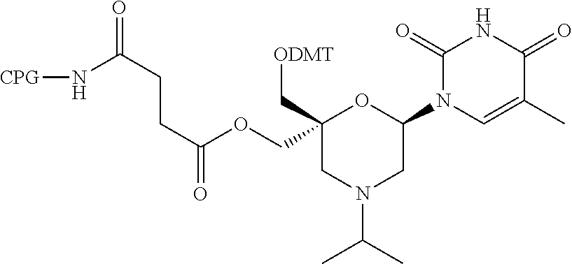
C1(COC(CCC(N[CPG])=O)=O)(C[ODMT])CN(C(C)C)CC(N2C=C(C)C(=O)NC2=O)O1
